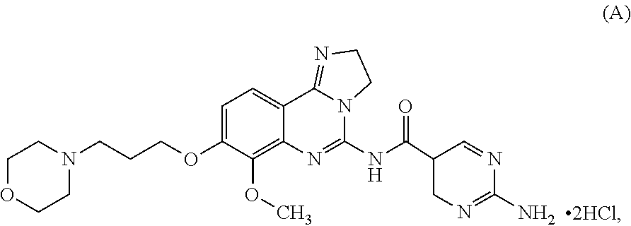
C1=C(OCCCN2CCOCC2)C(OC)=C2C(=C1)C1=NCCN1C(NC(C1CN=C(N)N=C1)=O)=N2
